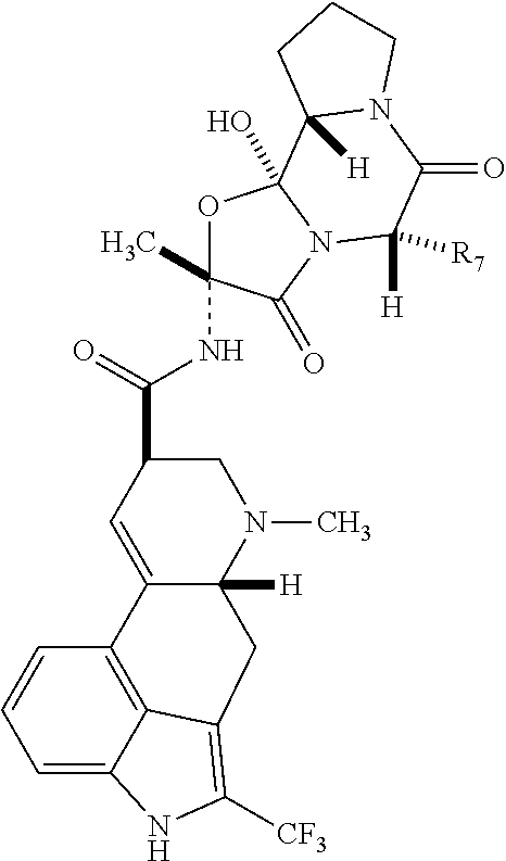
C12=CC=CC3=C1C(=C([CF3])N2)CC1([H])C3=CC(C(=O)NC2(C)OC3(O)N(C2=O)C([H])([R7])C(=O)N2C3([H])CCC2)CN1C
